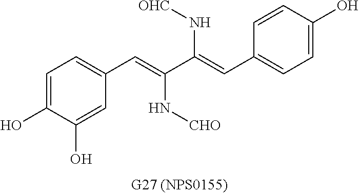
C1=C(O)C(O)=CC(C=C(C(=CC2=CC=C(O)C=C2)N[OHC])N[CHO])=C1
